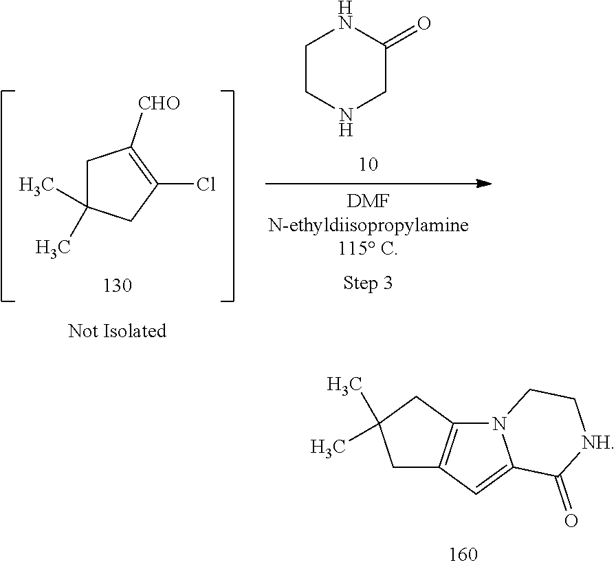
C1C2=C(CC1(C)C)N1C(=C2)C(=O)[NH]CC1.C1C(C)(C)CC(Cl)=C1[CHO].C1CNCC(=O)N1
